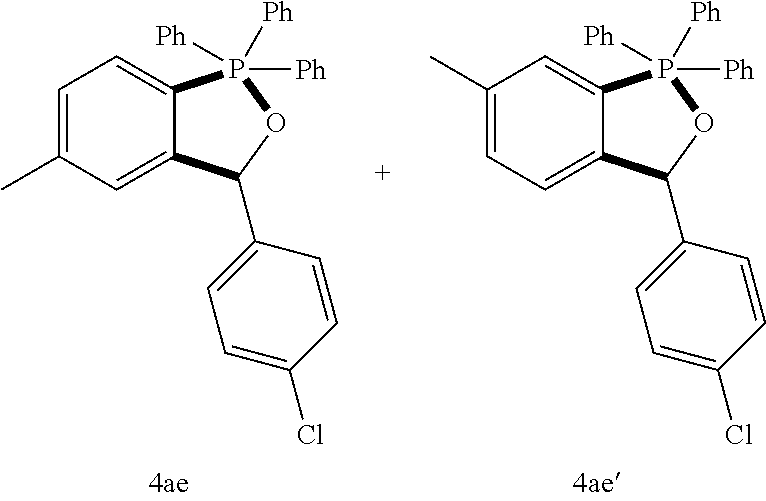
C12=CC=C(C)C=C1P([Ph])([Ph])([Ph])OC2C1=CC=C(Cl)C=C1.C12=CC(C)=CC=C1P([Ph])([Ph])([Ph])OC2C1=CC=C(Cl)C=C1
